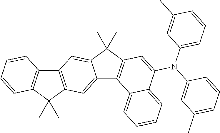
C12=C(C(C)(C)C3=C1C=CC=C3)C=C1C(=C2)C(C)(C)C2=C1C1=CC=CC=C1C(N(C1=CC(C)=CC=C1)C1=CC=CC(C)=C1)=C2
